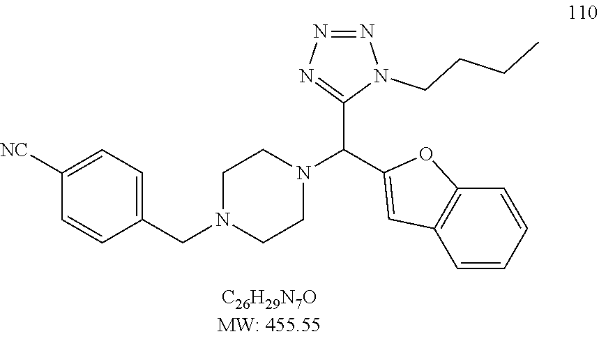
C1CN(CC2=CC=C([NC])C=C2)CCN1C(C1=CC2=C(O1)C=CC=C2)C1=NN=NN1CCCC
